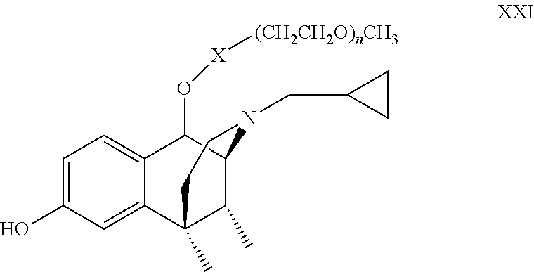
OC1=CC=C2C(=C1)C1(C)C(C)C(C2O[X][(CH2CH2O)nCH3])N(CC2CC2)CC1
